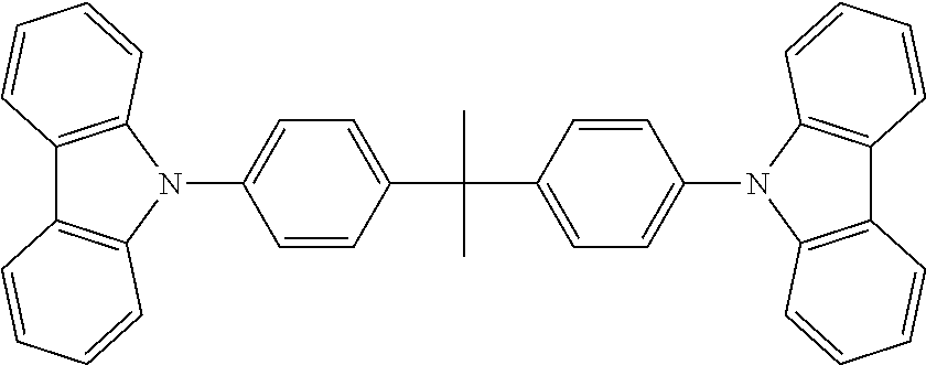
CC(C)(C1=CC=C(N2C3=C(C4=C2C=CC=C4)C=CC=C3)C=C1)C1=CC=C(N2C3=C(C4=C2C=CC=C4)C=CC=C3)C=C1
